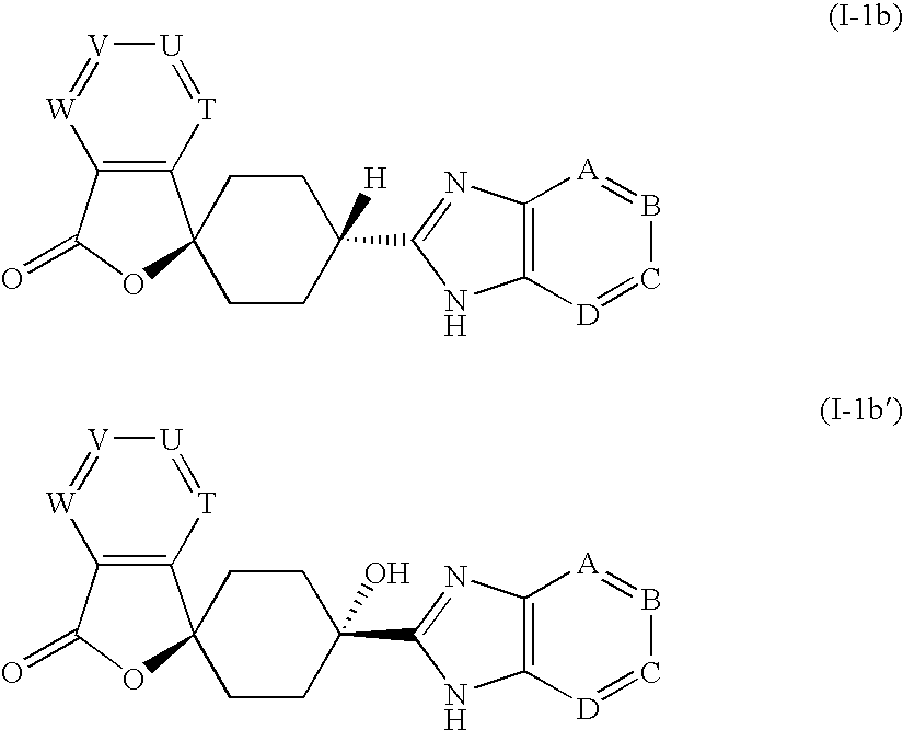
C12=C([T]=[U][V]=[W]1)C1(OC2=O)CCC([H])(C2=NC3=C(N2)[D]=CB=[A]3)CC1.C12=C([T]=[U][V]=[W]1)C1(OC2=O)CCC(O)(C2=NC3=C(N2)[D]=CB=[A]3)CC1
